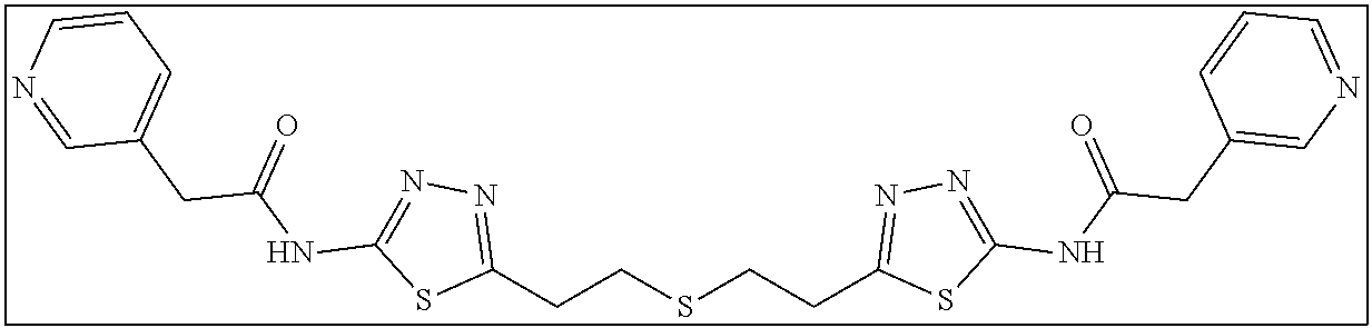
C1(CCSCCC2=NN=C(NC(CC3=CN=CC=C3)=O)S2)=NN=C(NC(CC2=CC=CN=C2)=O)S1
